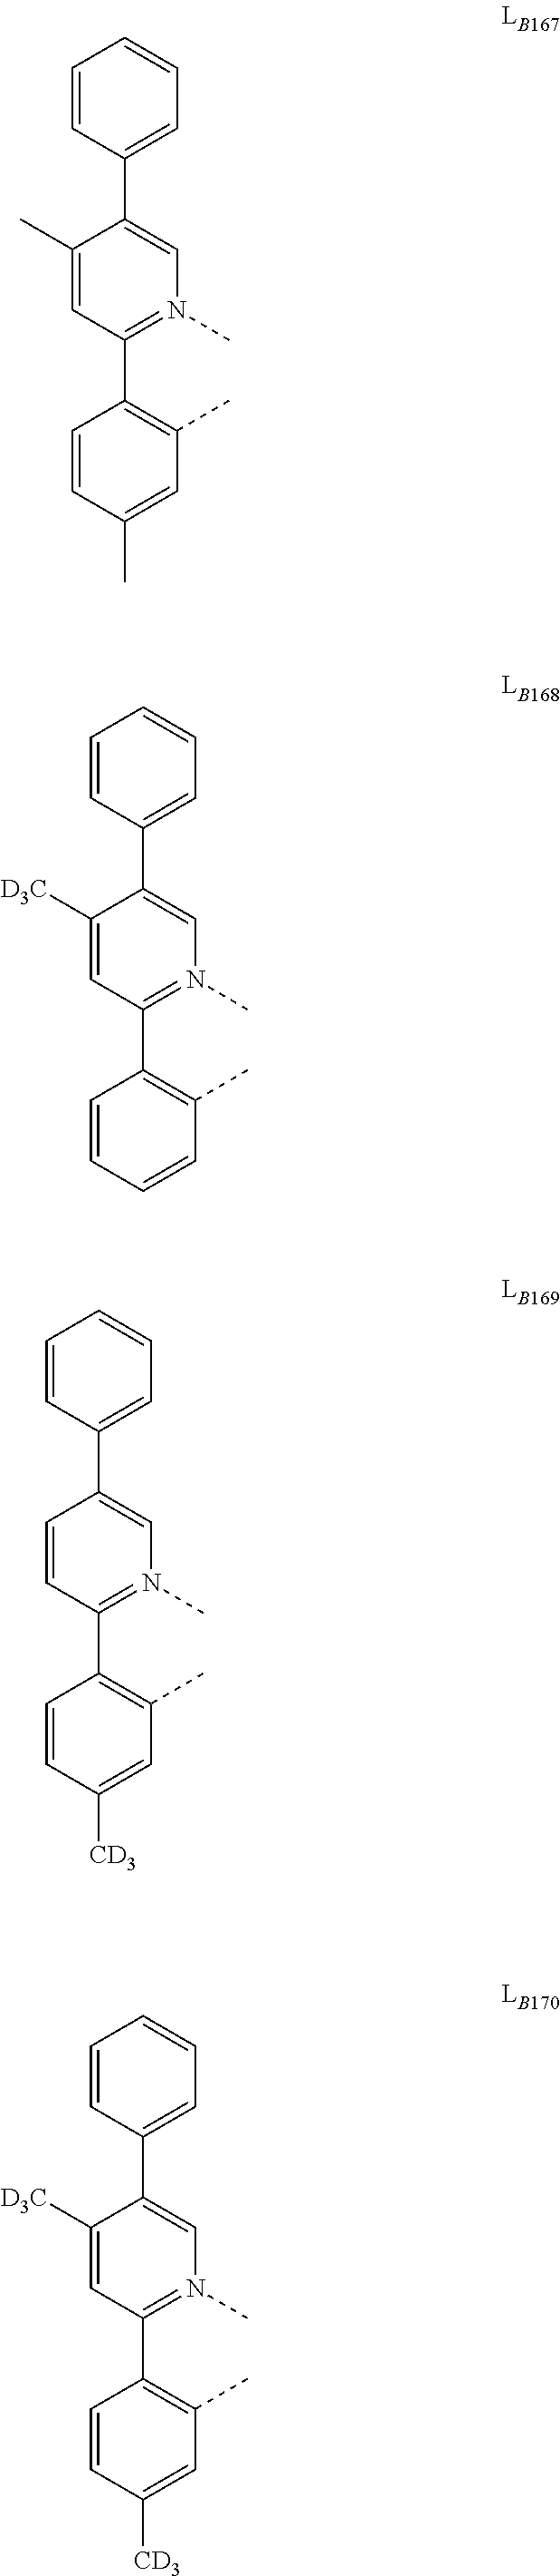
C1([D3C])=CC(C2=C(C)C=C([CD3])C=C2)=N(C)C=C1C1=CC=CC=C1.C1=CC(C2=C(C)C=C([CD3])C=C2)=N(C)C=C1C1=CC=CC=C1.C1(C)=CC(C2=C(C)C=C(C)C=C2)=N(C)C=C1C1=CC=CC=C1.C1([D3C])=CC(C2=C(C)C=CC=C2)=N(C)C=C1C1=CC=CC=C1
